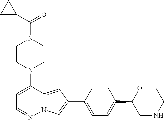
C1CN(C2=CC=NN3C2=CC(C2=CC=C(C4CNCCO4)C=C2)=C3)CCN1C(C1CC1)=O
